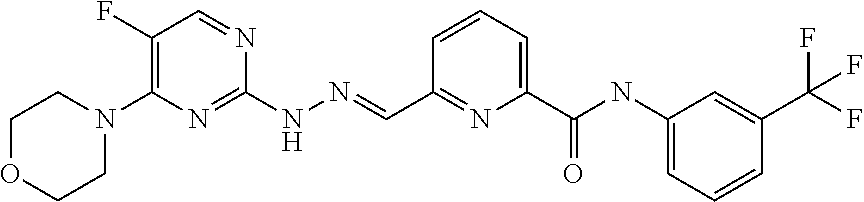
N(=CC1=NC(C(NC2=CC=CC(C(F)(F)F)=C2)=O)=CC=C1)NC1=NC(N2CCOCC2)=C(F)C=N1
